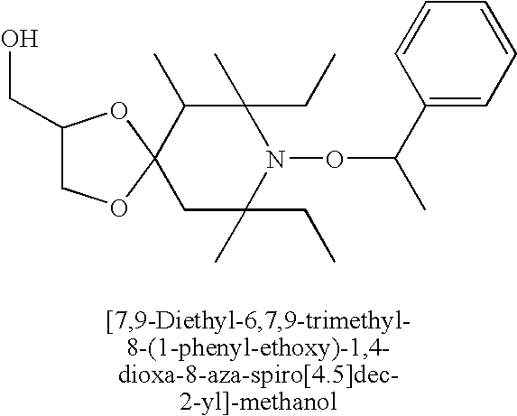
C1(CO)COC2(O1)C(C)C(C)(CC)N(OC(C)C1=CC=CC=C1)C(C)(CC)C2
